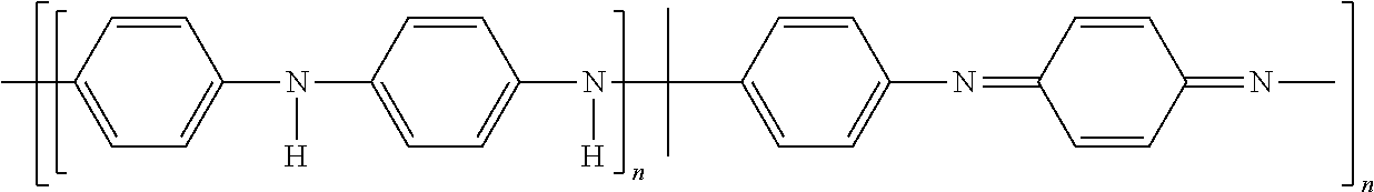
C1=CC(C)=CC=C1N([H])C1=CC=C(N([H])C(C)(C)C2=CC=C(N=C3C=CC(=NC)C=C3)C=C2)C=C1
